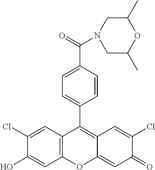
C12=C(C=C(Cl)C(O)=C1)C(C1=CC=C(C(=O)N3CC(C)OC(C)C3)C=C1)=C1C(=CC(=O)C(Cl)=C1)O2
